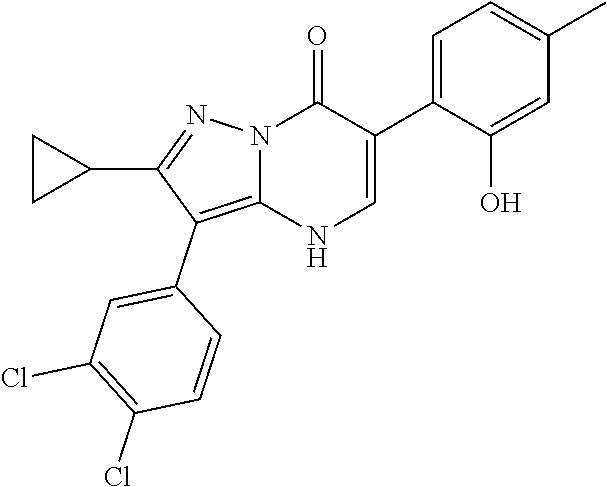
O=C1N2C(=C(C3=CC(Cl)=C(Cl)C=C3)C(C3CC3)=N2)NC=C1C1=CC=C(C)C=C1O
